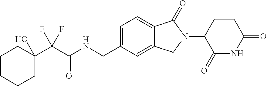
C1CCCC(C(C(NCC2=CC=C3C(=C2)CN(C2C(=O)NC(=O)CC2)C3=O)=O)(F)F)(O)C1
